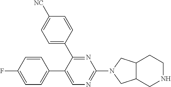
C1=CC(F)=CC=C1C1=CN=C(N2CC3C(C2)CCNC3)N=C1C1=CC=C([NC])C=C1
